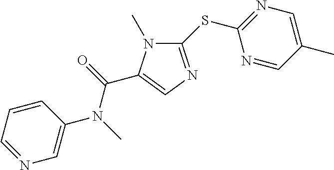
C1(SC2=NC=C(C)C=N2)=NC=C(C(=O)N(C)C2=CN=CC=C2)N1C
